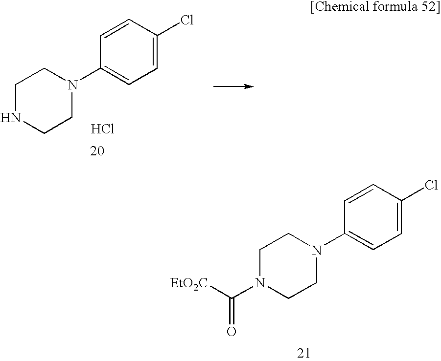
C1N(C([EtO2C])=O)CCN(C2=CC=C(Cl)C=C2)C1.C1NCCN(C2=CC=C(Cl)C=C2)C1.Cl
